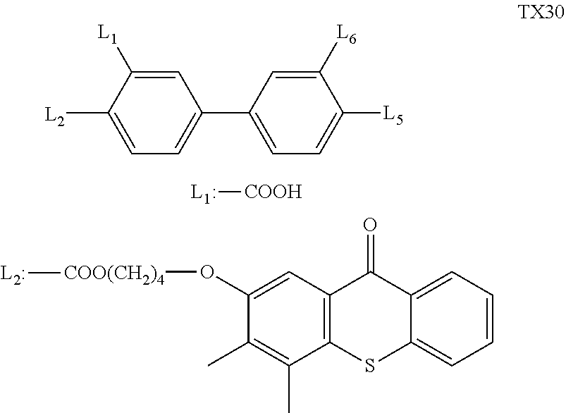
[L2]C1=CC=C(C2=CC=C([L5])C([L6])=C2)C=C1[L1].[COOH][L1:].C1(O[COO(CH2)4][L2:])=CC2=C(C(C)=C1C)SC1=CC=CC=C1C2=O
